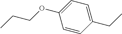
C1=CC(CC)=CC=C1OCCC
